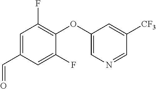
C1(OC2=CN=CC([CF3])=C2)=C(F)C=C(C=O)C=C1F
